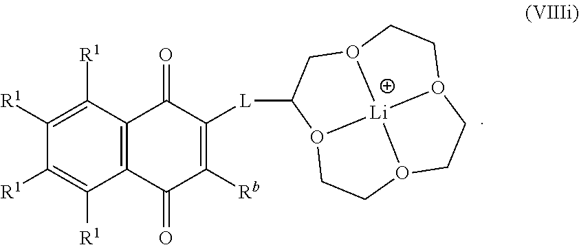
C1([R1])=C([R1])C2=C(C([R1])=C1[R1])C(=O)C([Rb])=C([L]C1O3CCO4CCO5CCO(C1)[Li]345)C2=O
